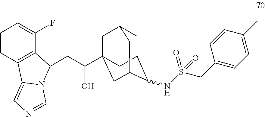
C1=CC2=C(C(F)=C1)C(CC(O)C13CC4CC(C(NS(CC5=CC=C(C)C=C5)(=O)=O)C(C1)C4)C3)N1C2=CN=C1
